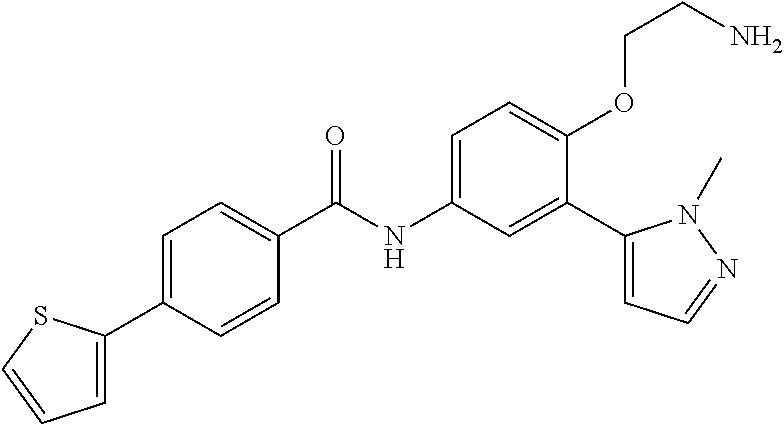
C1=C(C2=CC=CS2)C=CC(C(=O)NC2=CC=C(OCCN)C(C3=CC=NN3C)=C2)=C1
